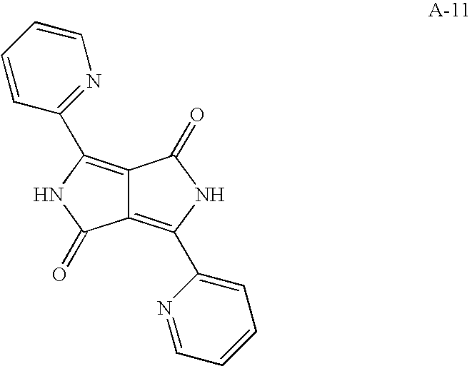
C12=C(C3=CC=CC=N3)NC(=O)C1=C(C1=NC=CC=C1)NC2=O
